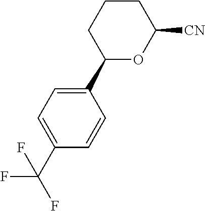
C1(C2OC([CN])CCC2)=CC=C(C(F)(F)F)C=C1
